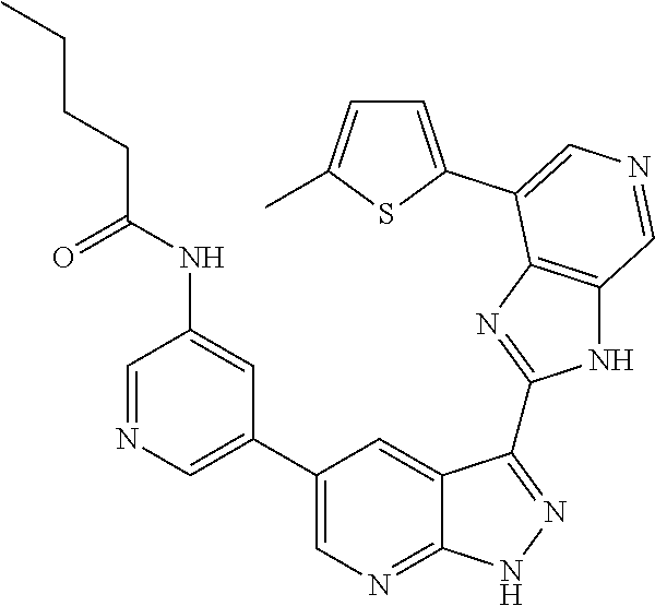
C1=NC=C(C2=CN=C3C(=C2)C(C2=NC4=C(N2)C=NC=C4C2=CC=C(C)S2)=NN3)C=C1NC(CCCC)=O
